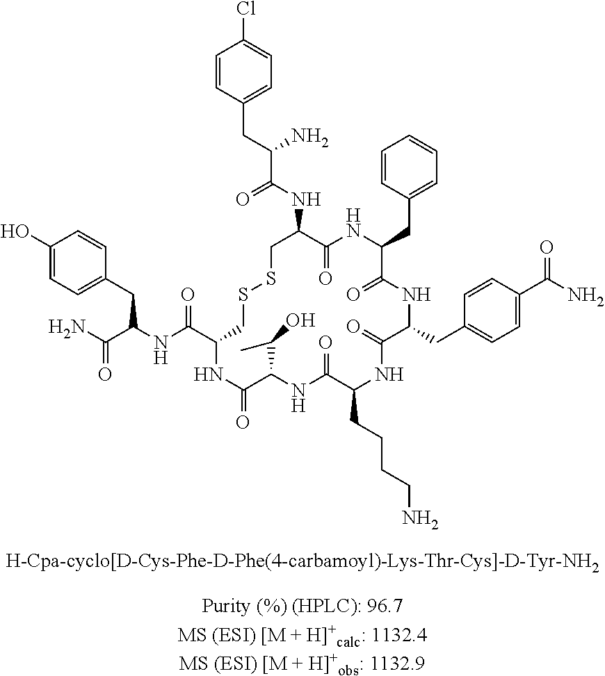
C1=CC(CC(C(NC2C(=O)NC(CC3=CC=CC=C3)C(=O)NC(CC3=CC=C(C(N)=O)C=C3)C(=O)NC(CCCCN)C(=O)NC(C(C)O)C(=O)NC(C(NC(C(N)=O)CC3=CC=C(O)C=C3)=O)CSSC2)=O)N)=CC=C1Cl
